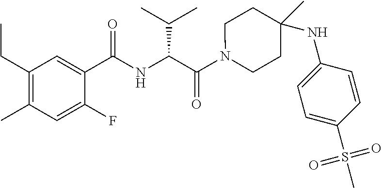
C1(CC)=C(C)C=C(F)C(C(NC(C(N2CCC(NC3=CC=C(S(C)(=O)=O)C=C3)(C)CC2)=O)C(C)C)=O)=C1
